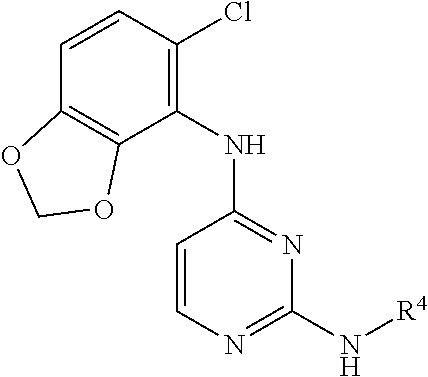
C12=C(C(NC3=NC(N[R4])=NC=C3)=C(Cl)C=C1)OCO2
